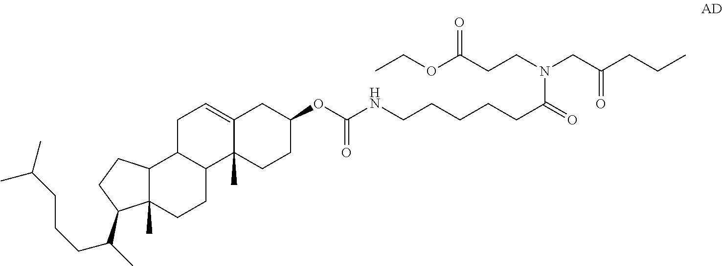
C12C(C)(CCC3C1CC=C1C3(C)CCC(OC(NCCCCCC(=O)N(CCC(OCC)=O)CC(CCC)=O)=O)C1)C(C(C)CCCC(C)C)CC2
